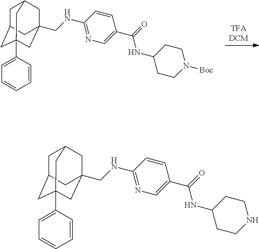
[TFADCM].C1C2CC3(C4=CC=CC=C4)CC(CNC4=NC=C(C(NC5CCN([Boc])CC5)=O)C=C4)(CC1C3)C2.C1C2CC3(C4=CC=CC=C4)CC(CNC4=NC=C(C(NC5CCNCC5)=O)C=C4)(CC1C3)C2
